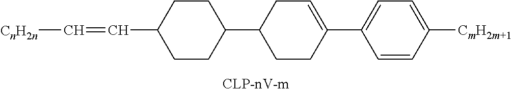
[CnH2n]C=CC1CCC(C2CC=C(C3=CC=C([CmH2m+1])C=C3)CC2)CC1
